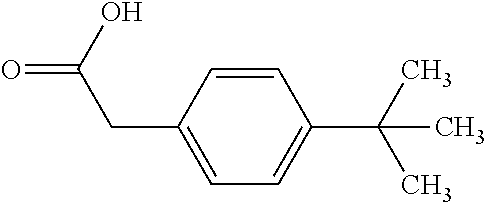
C1=CC(CC(=O)O)=CC=C1C(C)(C)C
